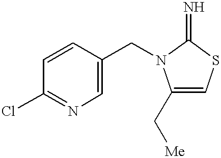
C1=CC(CN2C(C[Me])=CSC2=N)=CN=C1Cl
